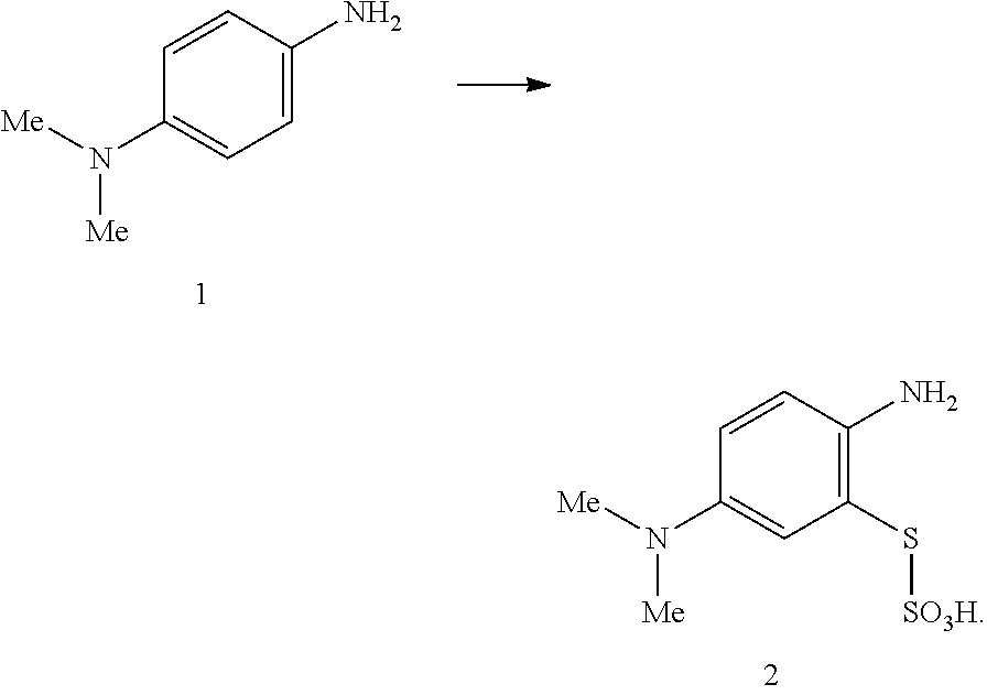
C1=CC(N)=C(S[SO3H])C=C1N([Me])[Me].C1=CC(N)=CC=C1N([Me])[Me]
